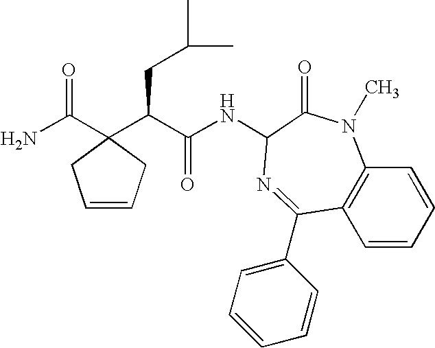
C12=C(C=CC=C1)C(C1=CC=CC=C1)=NC(NC(C(CC(C)C)C1(C(=O)N)CC=CC1)=O)C(=O)N2C
